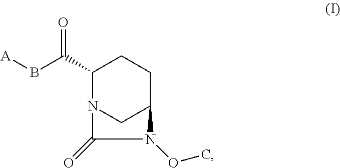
O=C(C1CCC2CN1C(=O)N2OC)B[A]
